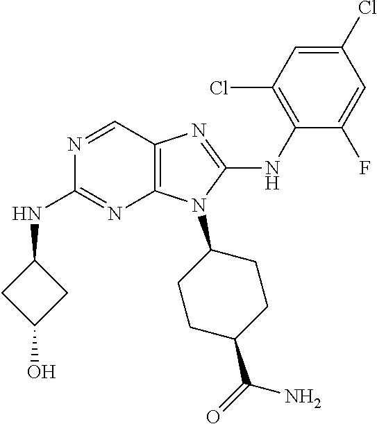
N1=CC2=C(N=C1NC1CC(O)C1)N(C1CCC(C(=O)N)CC1)C(NC1=C(Cl)C=C(Cl)C=C1F)=N2
